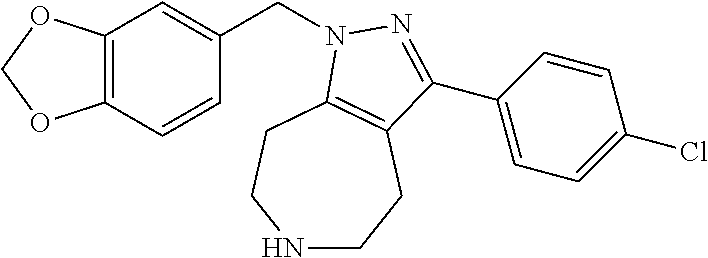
N1CCC2=C(CC1)N(CC1=CC3=C(C=C1)OCO3)N=C2C1=CC=C(Cl)C=C1
